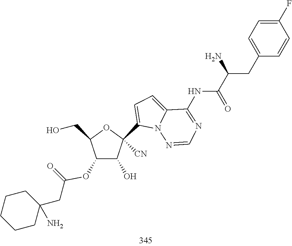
C1(OC(=O)CC2(N)CCCCC2)C(O)C([CN])(C2=CC=C3N2N=CN=C3NC(C(CC2=CC=C(F)C=C2)N)=O)OC1CO
